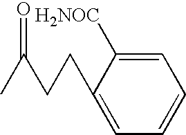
C1=CC=C(CCC(C)=O)C([H2NOC])=C1
